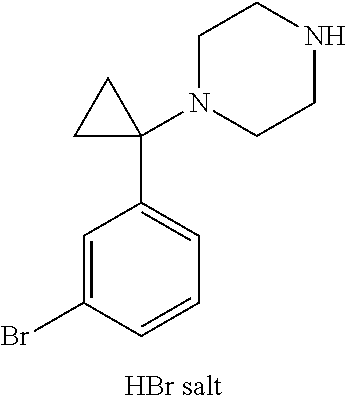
C1=C(Br)C=CC=C1C1(N2CCNCC2)CC1
